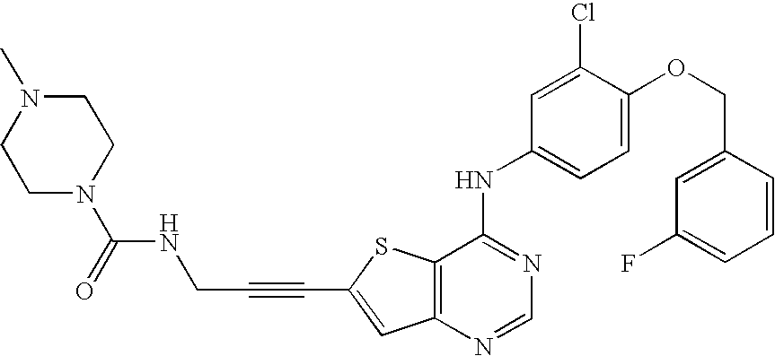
C12=C(SC(C#CCNC(N3CCN(C)CC3)=O)=C1)C(NC1=CC=C(OCC3=CC(F)=CC=C3)C(Cl)=C1)=NC=N2
